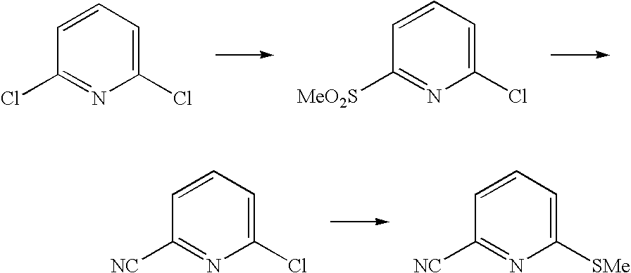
C1=CC=C(Cl)N=C1Cl.C1=CC=C(Cl)N=C1[MeO2S].C1=CC=C(Cl)N=C1[NC].C1=CC=C([SMe])N=C1[NC]
